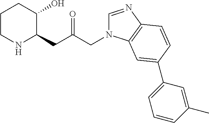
C1CNC(CC(=O)CN2C=NC3=C2C=C(C2=CC=CC(C)=C2)C=C3)C(O)C1
